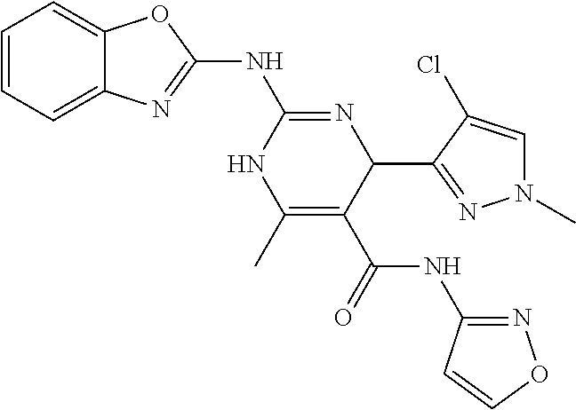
C1=CC=C2C(=C1)N=C(NC1=NC(C3=NN(C)C=C3Cl)C(C(NC3=NOC=C3)=O)=C(C)N1)O2
